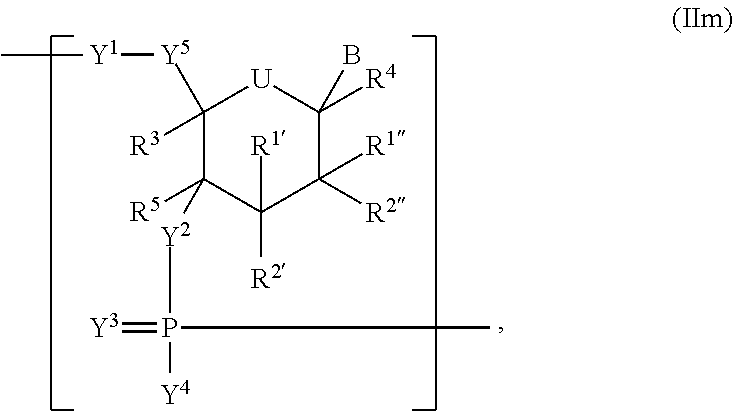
C1([Y5][Y1]C)([R3])C([R5])([Y2]P(=[Y3])([Y4])C)C([R1])([R2])C([R2])([R1])C([R4])(B)[U]1
